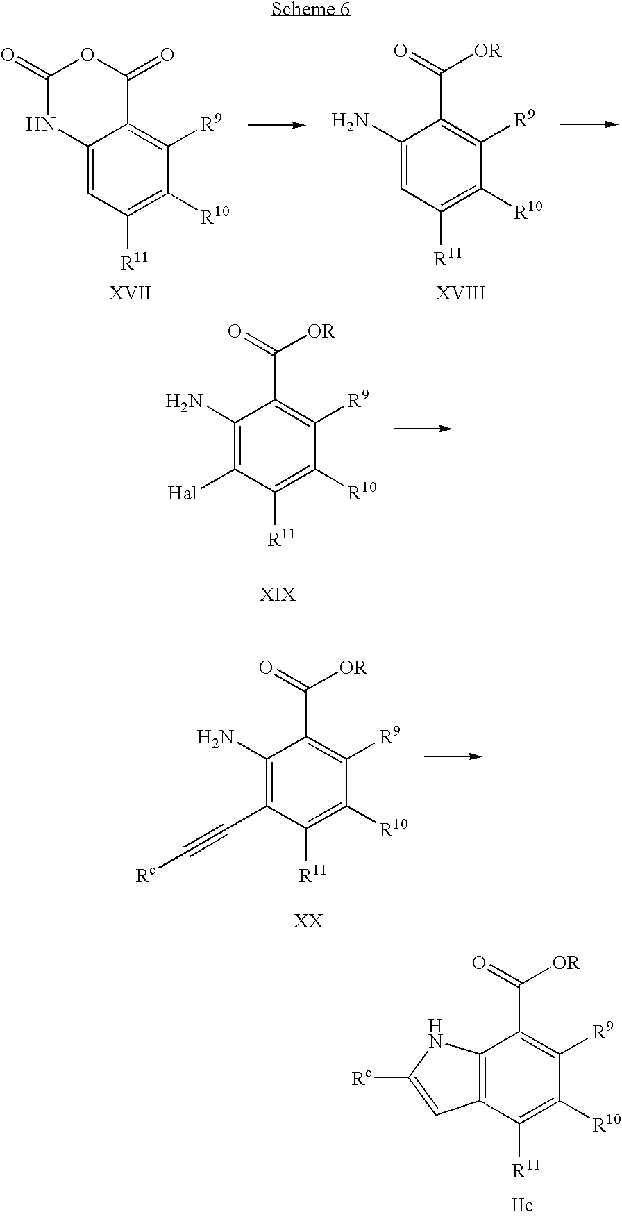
C1(=O)NC2=CC([R11])=C([R10])C([R9])=C2C(=O)O1.C1(N)=CC([R11])=C([R10])C([R9])=C1C(=O)[OR].C1(N)=C(C#C[Rc])C([R11])=C([R10])C([R9])=C1C(=O)[OR].C12=C(C([R11])=C([R10])C([R9])=C1C(=O)[OR])C=C([Rc])N2.C1(N)=C([Hal])C([R11])=C([R10])C([R9])=C1C(=O)[OR]
